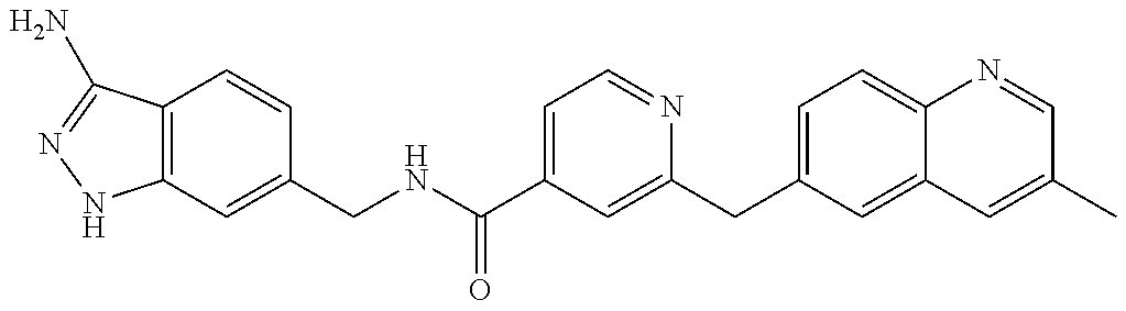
C12=C(C(N)=NN1)C=CC(CNC(=O)C1=CC=NC(CC3=CC=C4C(=C3)C=C(C)C=N4)=C1)=C2
